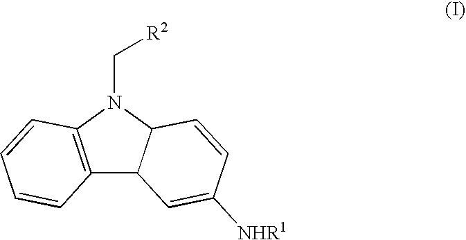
C12=C(N(C[R2])C3C1C=C([NHR1])C=C3)C=CC=C2
